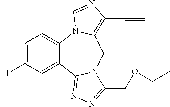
C1=C(Cl)C=C2C(=C1)N1C(=C(C#C)N=C1)CN1C2=NN=C1COCC
